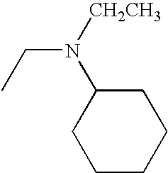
C1(N(CC)[CH2CH3])CCCCC1
